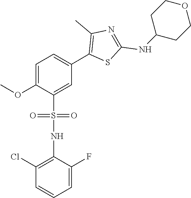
COC1=CC=C(C2=C(C)N=C(NC3CCOCC3)S2)C=C1S(NC1=C(Cl)C=CC=C1F)(=O)=O
